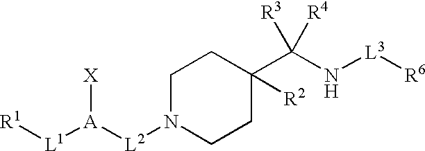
[R1][L1][A]([L2]N1CCC(C(N[L3][R6])([R3])[R4])([R2])CC1)[X]
